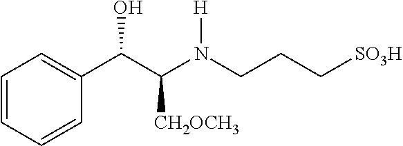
C(N(CCC[SO3H])[H])(C(C1=CC=CC=C1)O)[CH2OCH3]
